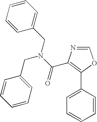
C1=NC(C(N(CC2=CC=CC=C2)CC2=CC=CC=C2)=O)=C(C2=CC=CC=C2)O1
